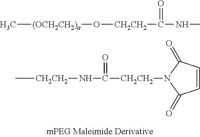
C[(OCH2CH2)n]O[CH2CH2]C(=O)NC.C1(=O)C=CC(=O)N1[CH2CH2]C(N[CH2CH2]C)=O
